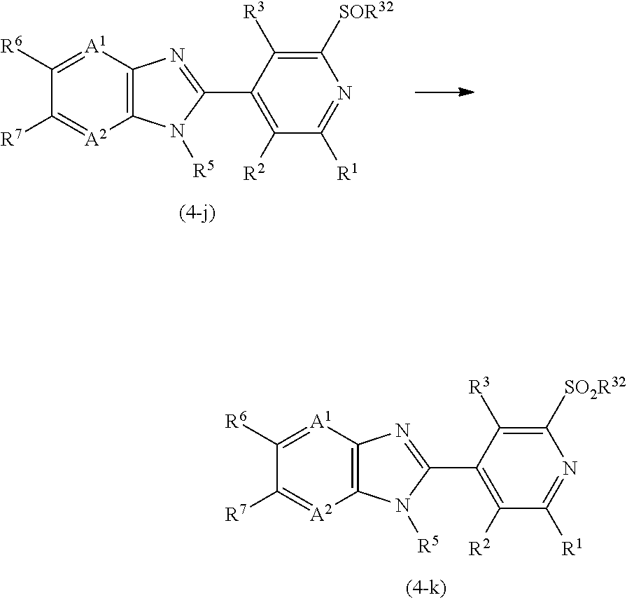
C12=C([A1]=C([R6])C([R7])=[A2]1)N=C(C1=C([R2])C([R1])=NC([SOR32])=C1[R3])N2[R5].C12=C([A1]=C([R6])C([R7])=[A2]1)N=C(C1=C([R2])C([R1])=NC([SO2R32])=C1[R3])N2[R5]
